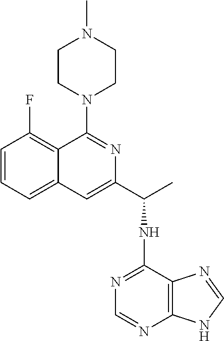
C1=CC=C2C(=C1F)C(N1CCN(C)CC1)=NC(C(NC1=NC=NC3=C1N=CN3)C)=C2
